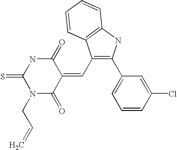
C1(=O)NC(=S)N(CC=C)C(=O)C1=CC1=C(C2=CC=CC(Cl)=C2)NC2=C1C=CC=C2
